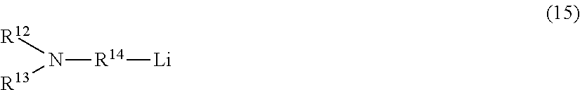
N([R14][Li])([R12])[R13]
